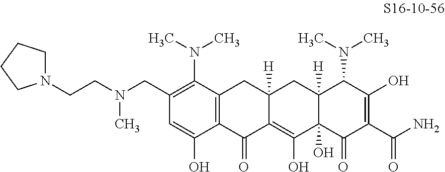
C1=C(O)C2=C(C(N(C)C)=C1CN(CCN1CCCC1)C)CC1([H])C(=C(O)C3(O)C([H])(C1)C(N(C)C)C(O)=C(C(N)=O)C3=O)C2=O
